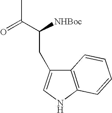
CC(=O)C(CC1=CNC2=C1C=CC=C2)[NHBoc]
